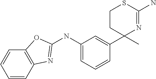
N(C1=CC=CC(C2(C)N=C(N)SCC2)=C1)C1=NC2=C(C=CC=C2)O1
